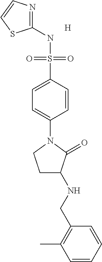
[H].C1(NS(C2=CC=C(N3CCC(NCC4=C(C)C=CC=C4)C3=O)C=C2)(=O)=O)=NC=CS1
